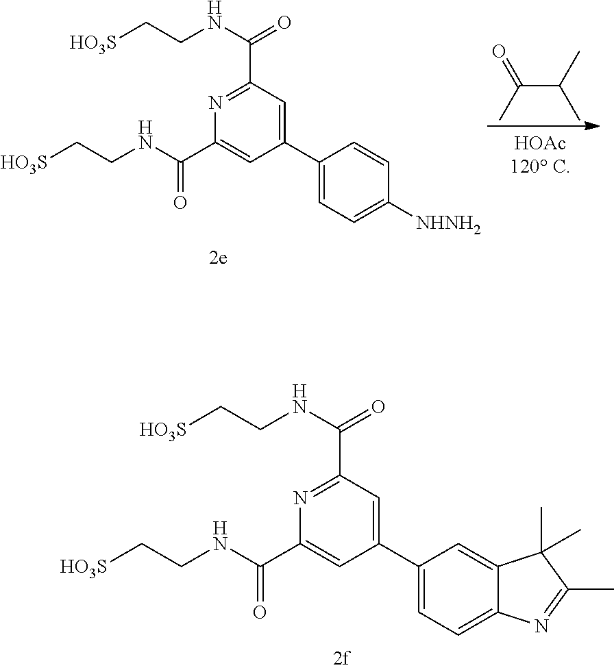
C1(C(NCC[HO3S])=O)=NC(C(NCC[HO3S])=O)=CC(C2=CC=C3C(=C2)C(C)(C)C(C)=N3)=C1.C1(C(NCC[HO3S])=O)=NC(C(NCC[HO3S])=O)=CC(C2=CC=C([NHNH2])C=C2)=C1.C(C(C)C)(C)=O
